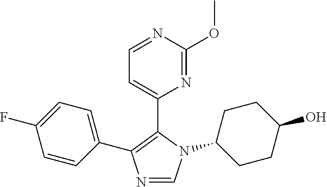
C1=NC(OC)=NC(C2=C(C3=CC=C(F)C=C3)N=CN2C2CCC(O)CC2)=C1
